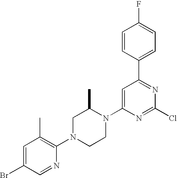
C1=CC(C2=NC(Cl)=NC(N3C(C)CN(C4=C(C)C=C(Br)C=N4)CC3)=C2)=CC=C1F
